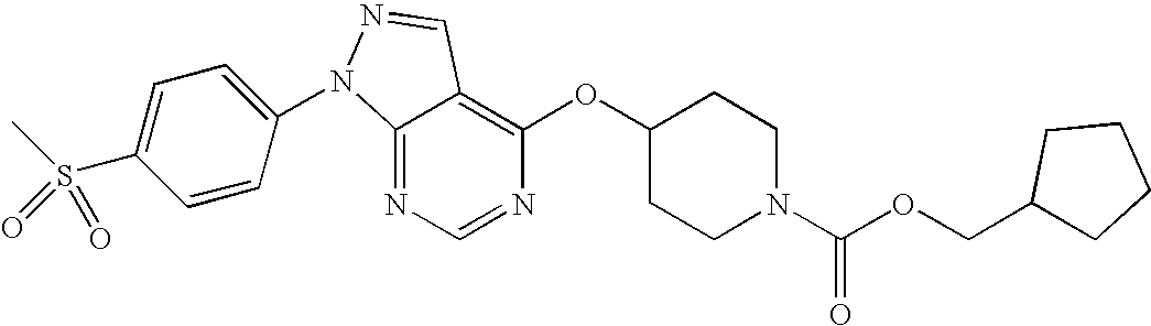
C12=NC=NC(OC3CCN(C(OCC4CCCC4)=O)CC3)=C1C=NN2C1=CC=C(S(C)(=O)=O)C=C1
